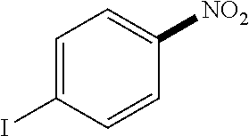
C1=C(I)C=CC([NO2])=C1
